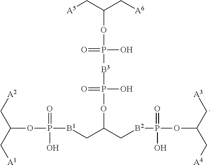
C(OP(=O)(O)[B1]CC(OP(=O)(O)[B3]P(=O)(O)OC(C[A6])C[A5])C[B2]P(=O)(O)OC(C[A4])C[A3])(C[A2])C[A1]
